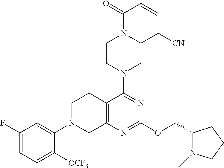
C1(F)=CC=C([OCF3])C(N2CC3=C(CC2)C(N2CC(C[CN])N(C(C=C)=O)CC2)=NC(OCC2N(C)CCC2)=N3)=C1
